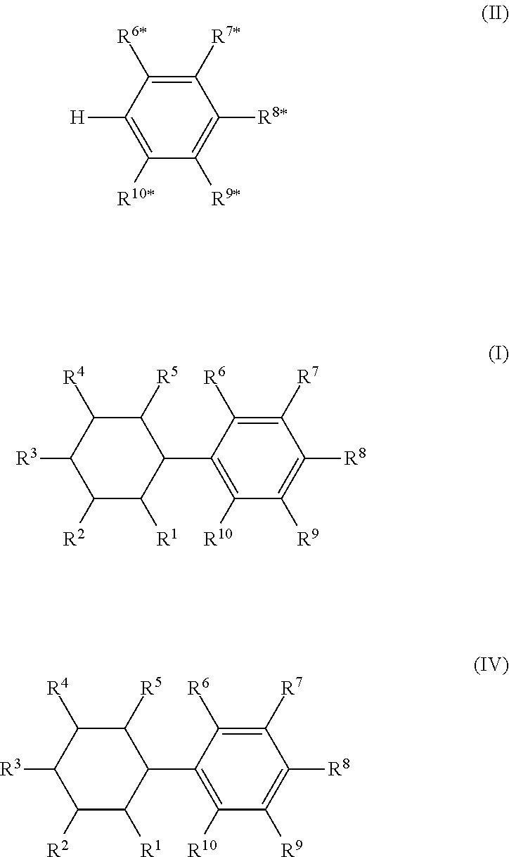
C1([H])=C([R10*])C([R9*])=C([R8*])C([R7*])=C1[R6*].C1([R3])C([R2])C([R1])C(C2=C([R10])C([R9])=C([R8])C([R7])=C2[R6])C([R5])C1[R4].C1([R3])C([R2])C([R1])C(C2=C([R10])C([R9])=C([R8])C([R7])=C2[R6])C([R5])C1[R4]
